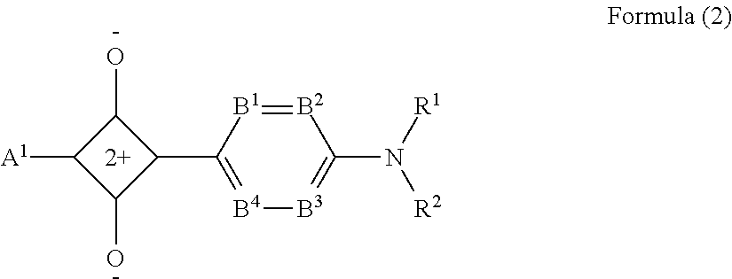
OC1C([A1])C(O)C1C1=[B4][B3]=C(N([R1])[R2])[B2]=[B1]1.[-].[-]
